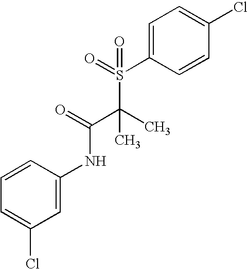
C1(Cl)=CC=C(S(C(C)(C(NC2=CC(Cl)=CC=C2)=O)C)(=O)=O)C=C1
